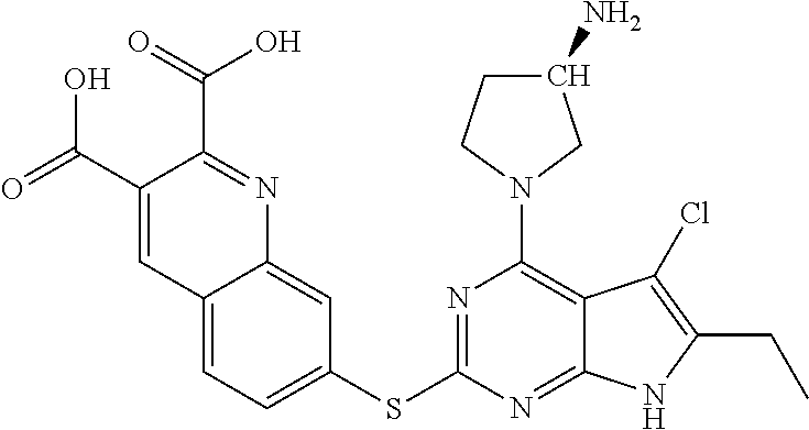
C1(SC2=NC(N3CC(N)CC3)=C3C(=N2)NC(CC)=C3Cl)=CC=C2C(=C1)N=C(C(=O)O)C(C(=O)O)=C2
